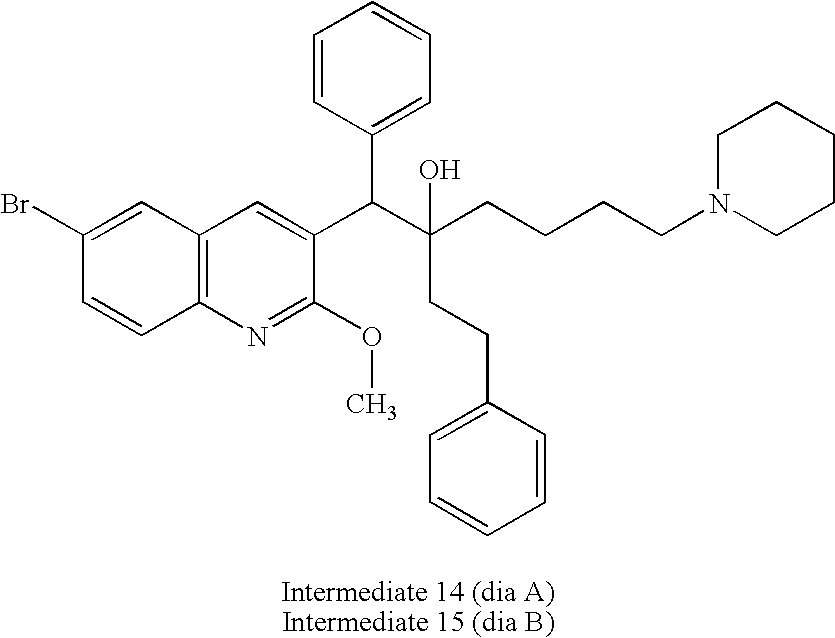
C12=C(N=C(OC)C(C(C(CCCCN3CCCCC3)(CCC3=CC=CC=C3)O)C3=CC=CC=C3)=C1)C=CC(Br)=C2
